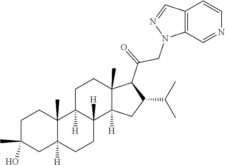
C1C(C)(O)CC2([H])C(C)(C1)C1([H])C([H])(CC2)C2([H])C(C)(CC1)C(C(CN1C3=C(C=N1)C=CN=C3)=O)C(C(C)C)C2
